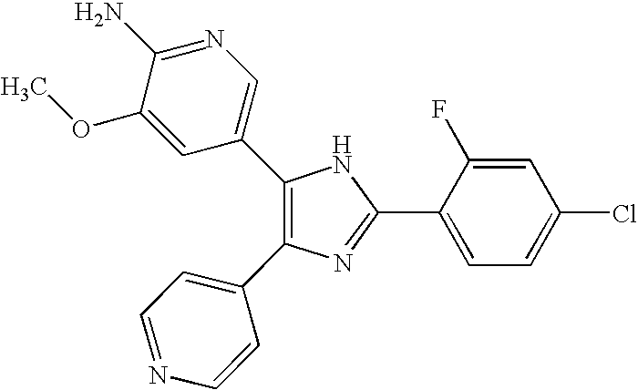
C1(C2=CN=C(N)C(OC)=C2)=C(C2=CC=NC=C2)N=C(C2=CC=C(Cl)C=C2F)N1
